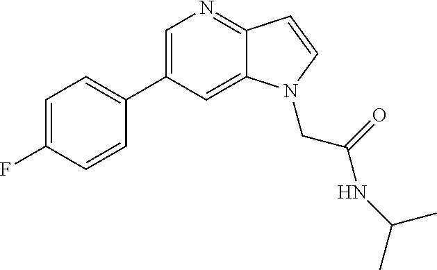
C1=C(C2=CC=C(F)C=C2)C=C2C(=N1)C=CN2CC(NC(C)C)=O
